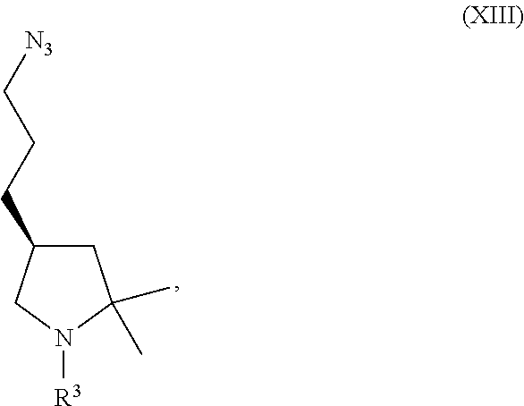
C1(CCC[N3])CC(C)(C)N([R3])C1
